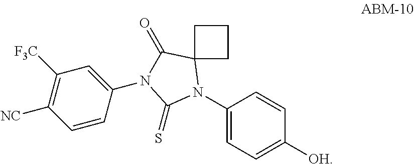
C1(N2C3(C(=O)N(C4=CC([F3C])=C([NC])C=C4)C2=S)CCC3)=CC=C([OH])C=C1
